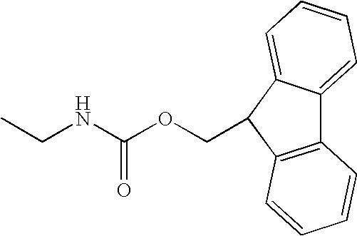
C12=C(C(COC(NCC)=O)C3=CC=CC=C13)C=CC=C2
